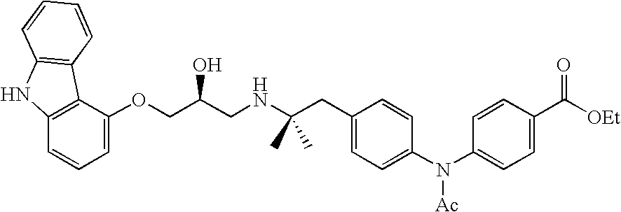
O(CC(CNC(C)(C)CC1=CC=C(N(C2=CC=C(C([OEt])=O)C=C2)[Ac])C=C1)O)C1=CC=CC2=C1C1=C(N2)C=CC=C1
